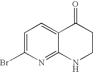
C1(Br)=CC=C2C(=N1)NCCC2=O
